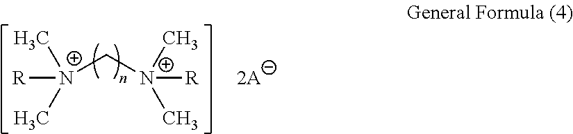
[N+](C[N+](C)(C)[R])(C)(C)[R].[2A]
